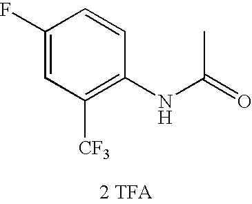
N(C(=O)C)C1=C([CF3])C=C(F)C=C1.[2 TFA]
